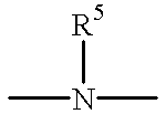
CN(C)[R5]
